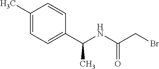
C1(C)=CC=C(C(NC(CBr)=O)C)C=C1
